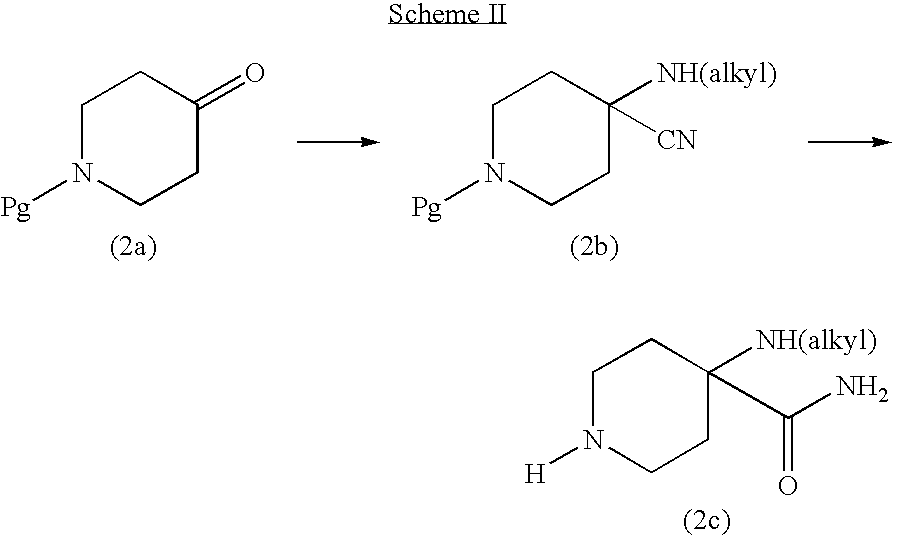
C1N([Pg])CCC(=O)C1.C1N([Pg])CCC([NH(alkyl)])([CN])C1.C1N([H])CCC([NH(alkyl)])(C(N)=O)C1
